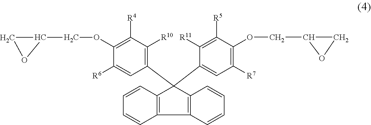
C1(C2(C3=CC([R7])=C(OCC4CO4)C([R5])=C3[R11])C3=C(C=CC=C3)C3=C2C=CC=C3)=C([R10])C([R4])=C(OCC2CO2)C([R6])=C1
